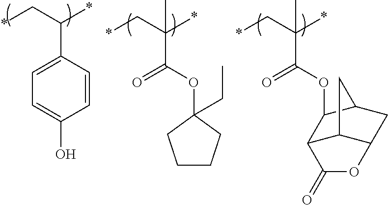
C1=CC(C(C*)*)=CC=C1O.O(C(=O)C(C*)(*)C)C1(CC)CCCC1.O(C(=O)C(C*)(*)C)C1C2C3C(CC1C3)OC2=O
